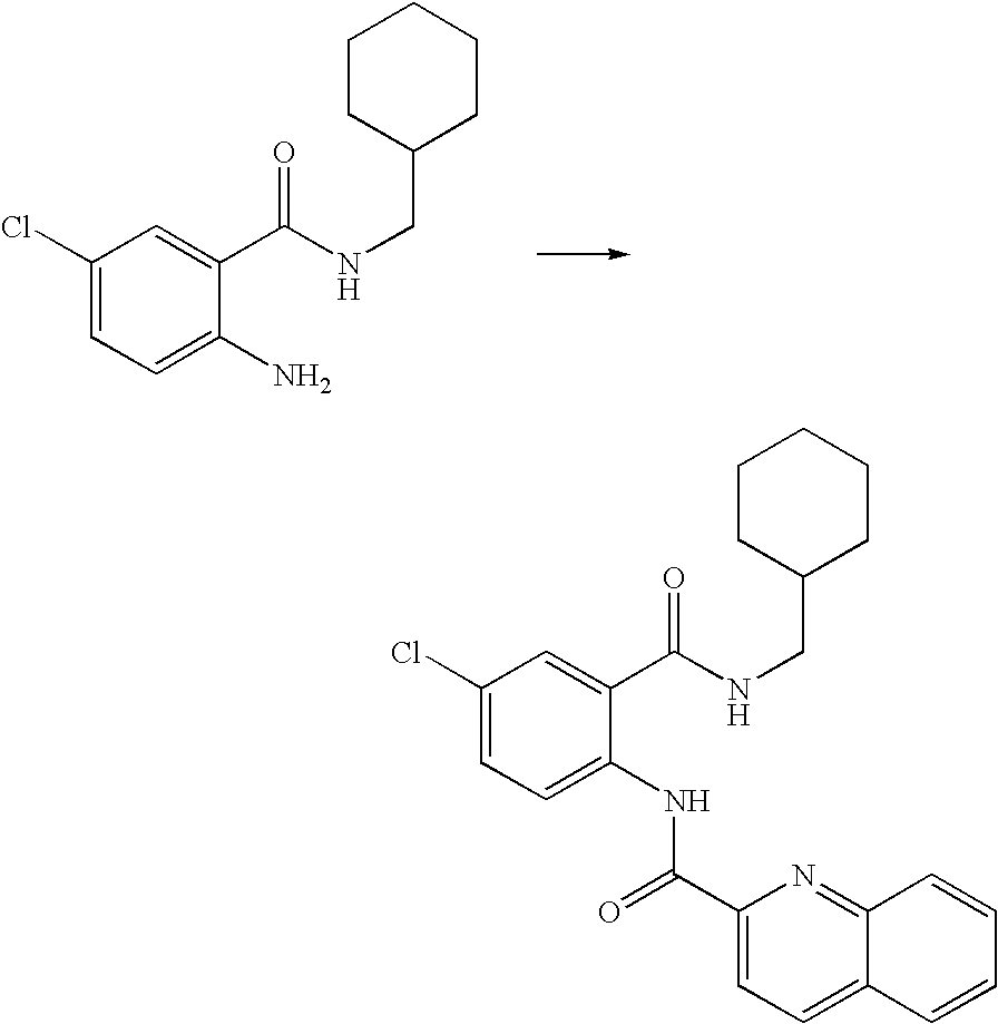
C1(Cl)=CC=C(NC(C2=CC=C3C(=N2)C=CC=C3)=O)C(C(NCC2CCCCC2)=O)=C1.C1(Cl)=CC=C(N)C(C(NCC2CCCCC2)=O)=C1
